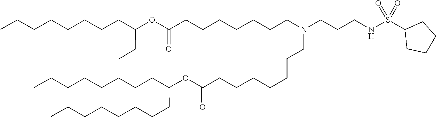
O(C(=O)CCCCCCCN(CCCCCCCC(OC(CCCCCCCC)CCCCCCCC)=O)CCCNS(C1CCCC1)(=O)=O)C(CC)CCCCCCCC
